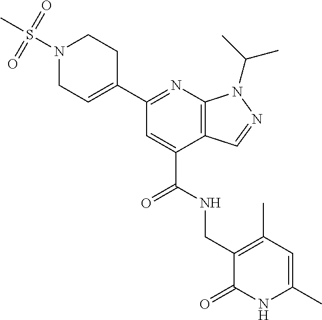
C(C1=CC(C2=CCN(S(=O)(=O)C)CC2)=NC2=C1C=NN2C(C)C)(NCC1=C(C)C=C(C)NC1=O)=O
